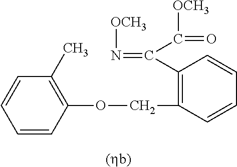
C1=CC(OCC2=C(C(C([OCH3])=O)=N[OCH3])C=CC=C2)=C(C)C=C1
